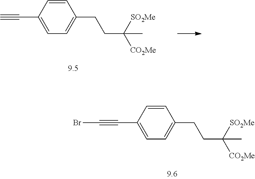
C(C1=CC=C(CCC([SO2Me])([CO2Me])C)C=C1)#C.C(C1=CC=C(CCC([SO2Me])([CO2Me])C)C=C1)#CBr
